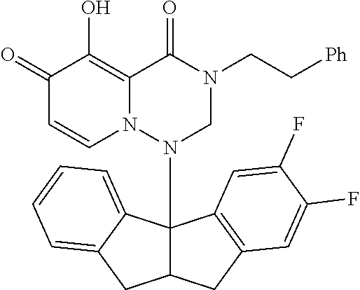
C1(=O)C=CN2C(=C1O)C(=O)N(CC[Ph])CN2C12C(CC3=C1C=C(F)C(F)=C3)CC1=CC=CC=C21
